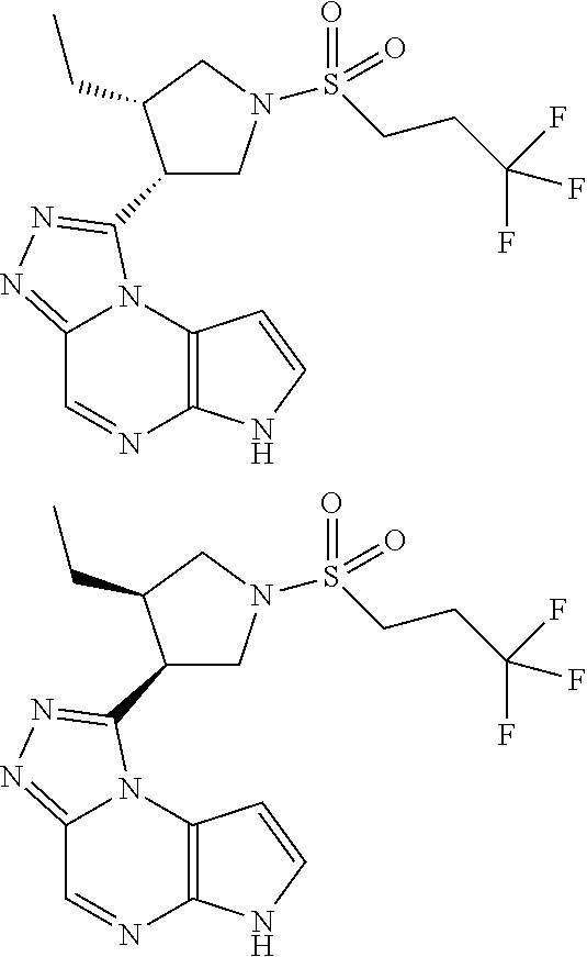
C12=C(N3C(=NN=C3C3CN(S(CCC(F)(F)F)(=O)=O)CC3CC)C=N1)C=CN2.C12=C(N3C(=NN=C3C3CN(S(CCC(F)(F)F)(=O)=O)CC3CC)C=N1)C=CN2
